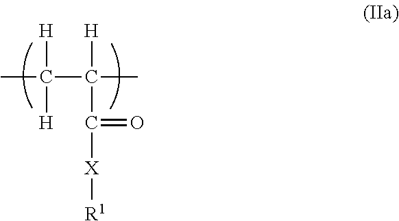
CC([H])([H])C([H])(C(=O)[X][R1])C
